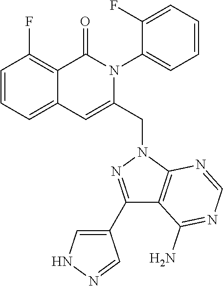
C1=CC=C2C(=C1F)C(=O)N(C1=CC=CC=C1F)C(CN1C3=C(C(N)=NC=N3)C(C3=CNN=C3)=N1)=C2
